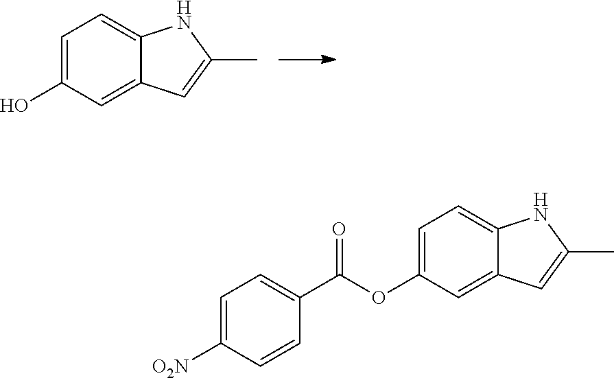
C1=C(O)C=C2C(=C1)NC(C)=C2.C1=C(OC(C2=CC=C([O2N])C=C2)=O)C=C2C(=C1)NC(C)=C2
